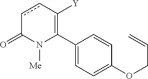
C1(C2=C([Y])ccC(=O)N2[Me])=CC=C(OCC=C)C=C1
